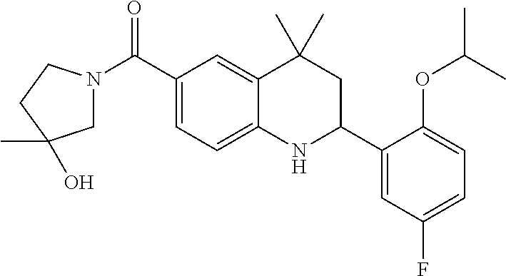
C(C1=CC=C2C(=C1)C(C)(C)CC(C1=CC(F)=CC=C1OC(C)C)N2)(=O)N1CC(C)(O)CC1
